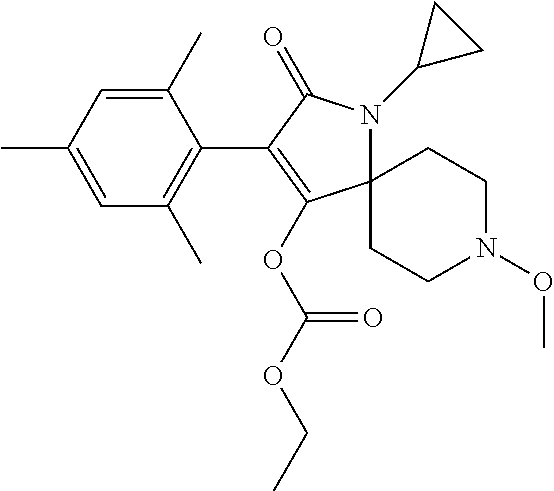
C12(N(C3CC3)C(=O)C(C3=C(C)C=C(C)C=C3C)=C1OC(OCC)=O)CCN(OC)CC2
